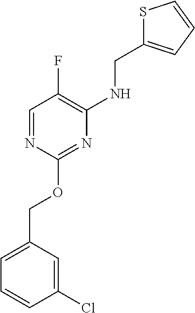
C1=C(COC2=NC(NCC3=CC=CS3)=C(F)C=N2)C=C(Cl)C=C1
